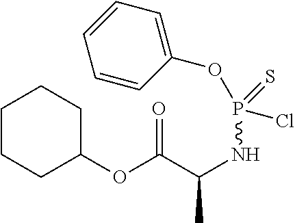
C1C(OC(C(NP(OC2=CC=CC=C2)(=S)Cl)C)=O)CCCC1
